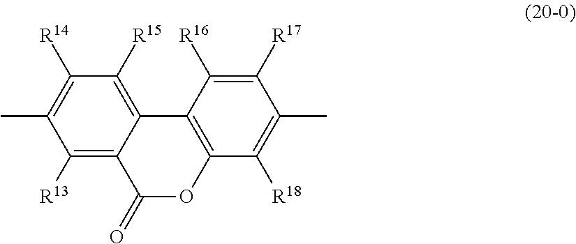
C1([R13])=C2C(=C([R15])C([R14])=C1C)C1=C(OC2=O)C([R18])=C(C)C([R17])=C1[R16]
